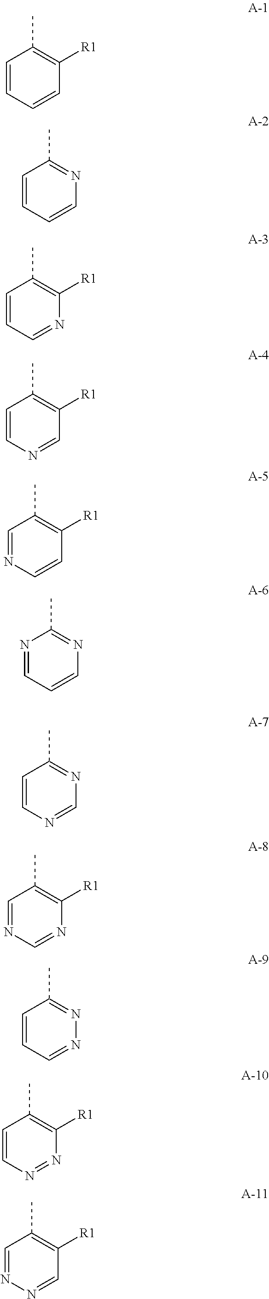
C1=CC=CC([R1])=C1C.C1=CC=CN=C1C.C1=CC=NC([R1])=C1C.C1=CN=CC([R1])=C1C.C1=NC=CC([R1])=C1C.N1=CC=CN=C1C.C1=CN=CN=C1C.C1=NC=NC([R1])=C1C.C1=CC=NN=C1C.C1=CN=NC([R1])=C1C.C1=NN=CC([R1])=C1C
